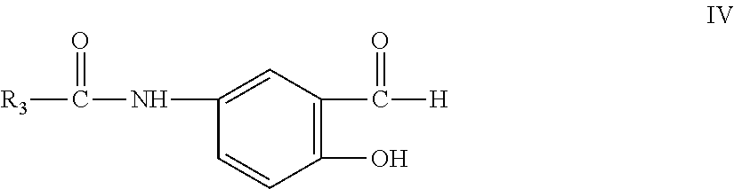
C1(O)=C(C([H])=O)C=C(NC([R3])=O)C=C1
